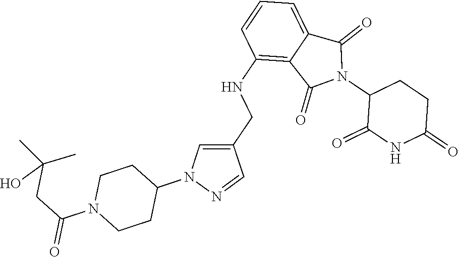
C1(NCC2=CN(C3CCN(C(CC(C)(C)O)=O)CC3)N=C2)=C2C(=CC=C1)C(=O)N(C1C(=O)NC(=O)CC1)C2=O
